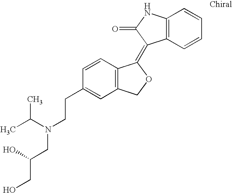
C12=C(C=CC=C1)C(=C1C3=C(CO1)C=C(CCN(C(C)C)CC(CO)O)C=C3)C(=O)N2
